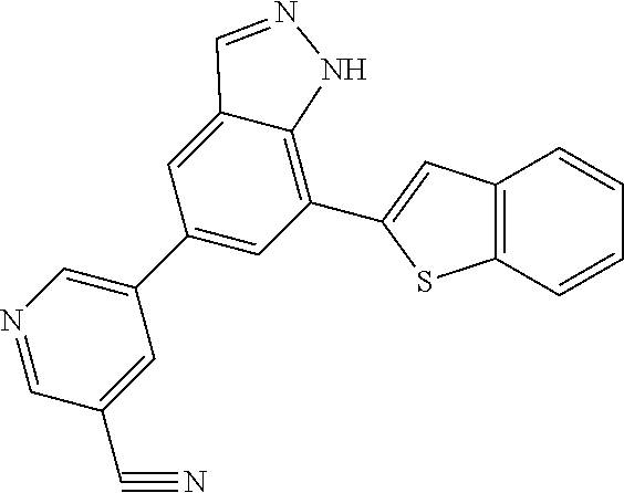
C1=NC=C(C2=CC(C3=CC4=C(S3)C=CC=C4)=C3C(=C2)C=NN3)C=C1C#N
